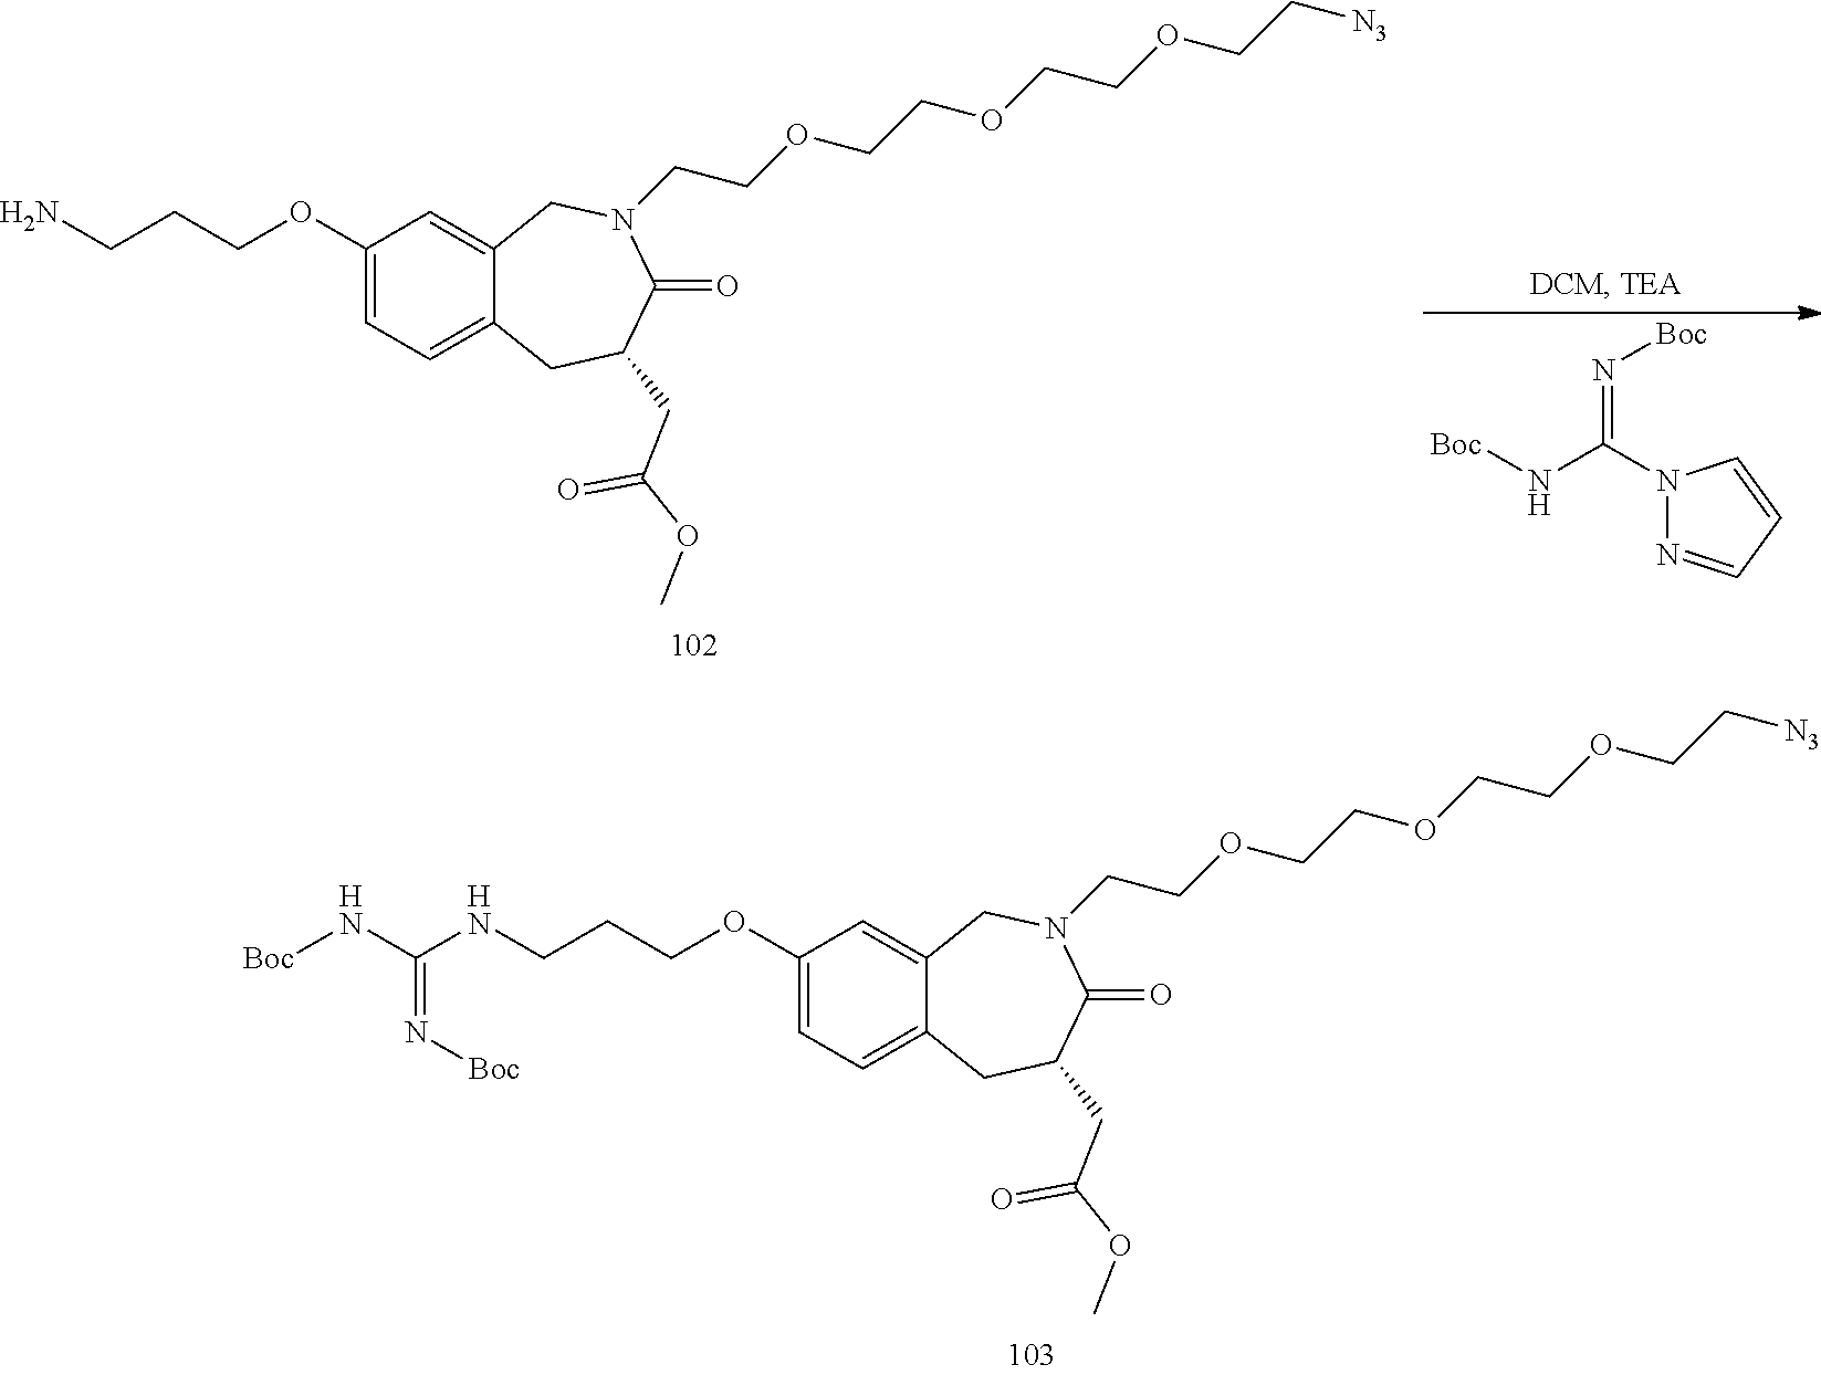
C1(OCCCNC(N[Boc])=N[Boc])=CC=C2C(=C1)CN(CCOCCOCCOCC[N3])C(=O)C(CC(=O)OC)C2.C1(OCCCN)=CC=C2C(=C1)CN(CCOCCOCCOCC[N3])C(=O)C(CC(=O)OC)C2.N1(C(N[Boc])=N[Boc])N=CC=C1
